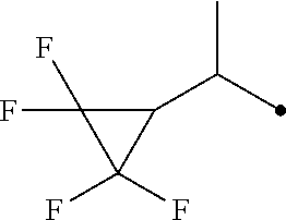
C1(C(C)C)C(F)(F)C1(F)F
